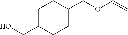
C1C(COC=C)CCC(CO)C1
